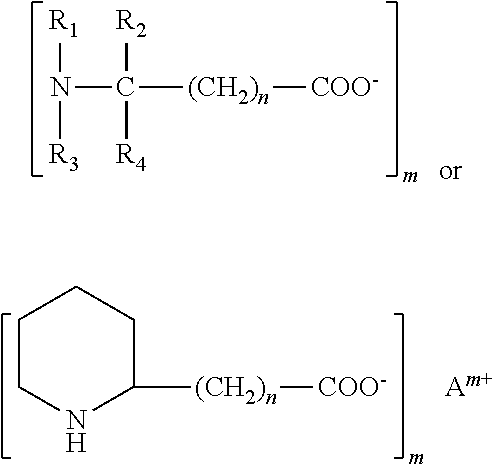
N([R3])([R1])C([(CH2)n][COO-])([R4])[R2].[(CH2)n](C1CCCCN1)[COO-]
